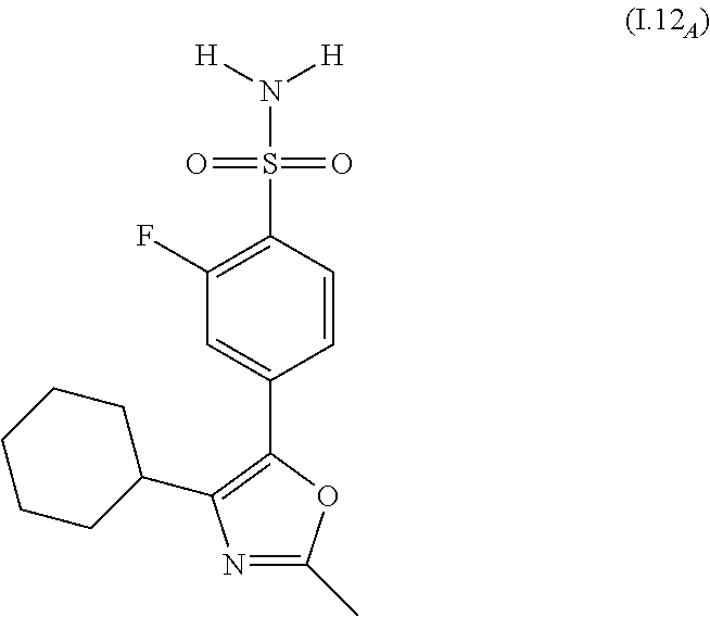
C1=C(C2=C(C3CCCCC3)N=C(C)O2)C=CC(S(N([H])[H])(=O)=O)=C1F
